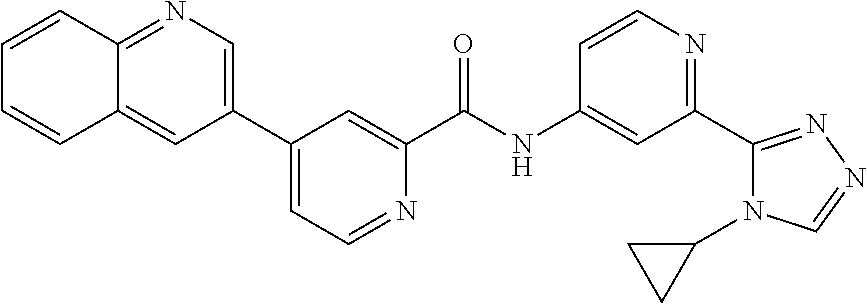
C1(C2=CC=NC(C(NC3=CC(C4=NN=CN4C4CC4)=NC=C3)=O)=C2)=CN=C2C(=C1)C=CC=C2
